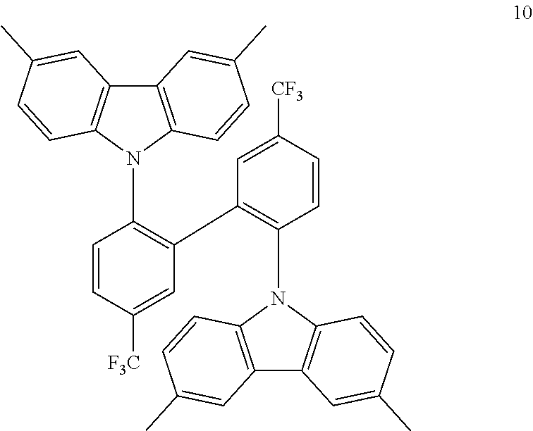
C1=CC([F3C])=CC(C2=C(N3C4=C(C5=C3C=CC(C)=C5)C=C(C)C=C4)C=CC([CF3])=C2)=C1N1C2=C(C3=C1C=CC(C)=C3)C=C(C)C=C2
